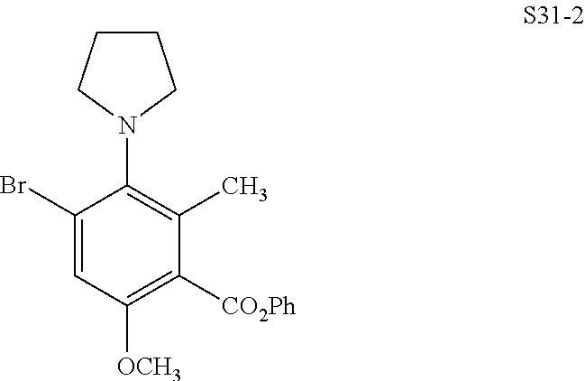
C1(Br)=CC([OCH3])=C([CO2Ph])C(C)=C1N1CCCC1
